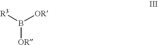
[R3]B([OR])[OR]
